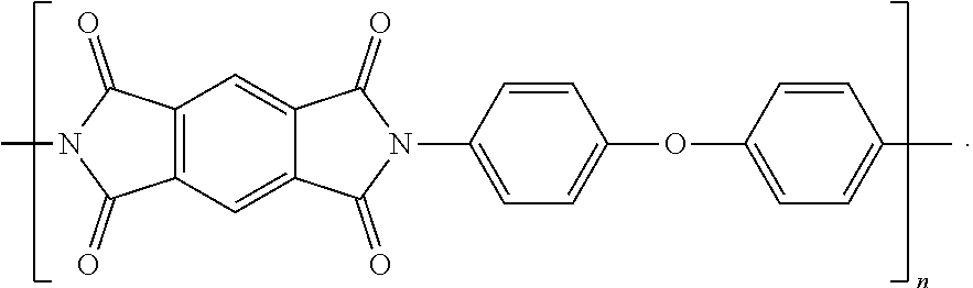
C1=CC(OC2=CC=C(N3C(=O)C4=CC5=C(C=C4C3=O)C(=O)N(C)C5=O)C=C2)=CC=C1C
